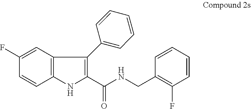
C1(F)=CC2=C(C=C1)NC(C(NCC1=C(F)C=CC=C1)=O)=C2C1=CC=CC=C1
